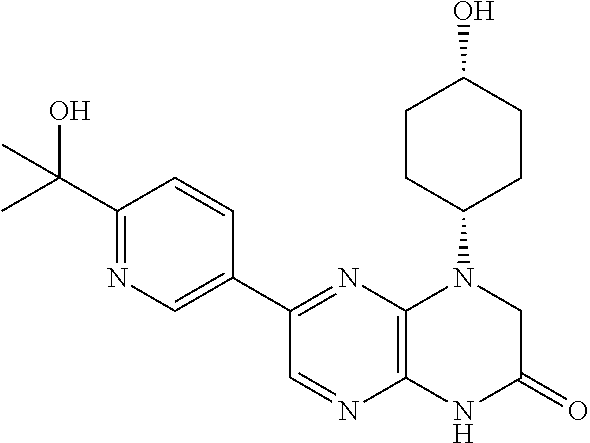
C12=C(N=C(C3=CN=C(C(O)(C)C)C=C3)C=N1)N(C1CCC(O)CC1)CC(=O)N2
